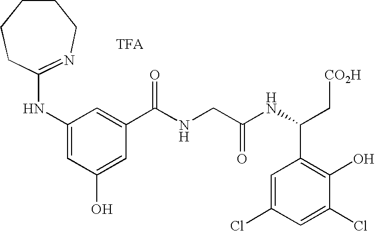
C1(NC2=NCCCCC2)=CC(O)=CC(C(NCC(NC(C2=C(O)C(Cl)=CC(Cl)=C2)C[CO2H])=O)=O)=C1
